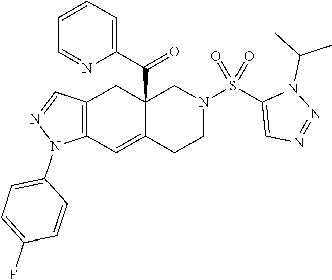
C12=C(C=C3C(C(C4=CC=CC=N4)=O)(C1)CN(S(C1=CN=NN1C(C)C)(=O)=O)CC3)N(C1=CC=C(F)C=C1)N=C2
